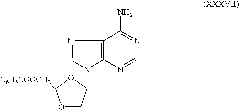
O1CC(N2C3=C(N=C2)C(N)=NC=N3)OC1[C6H5COOCH2]
